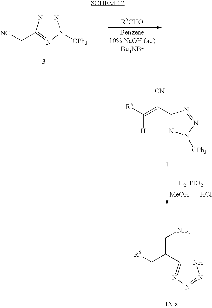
N1=NC(C[NC])=NN1[CPh3].C1(C(=C([R5])[H])[CN])=NN([CPh3])N=N1.[MeOH]Cl.N1N=NN=C1C(C[R5])CN
